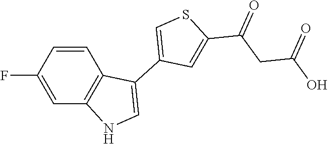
C1=CC(F)=CC2=C1C(C1=CSC(C(CC(O)=O)=O)=C1)=CN2
